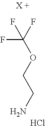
C(F)(F)(OCCN)F.Cl
